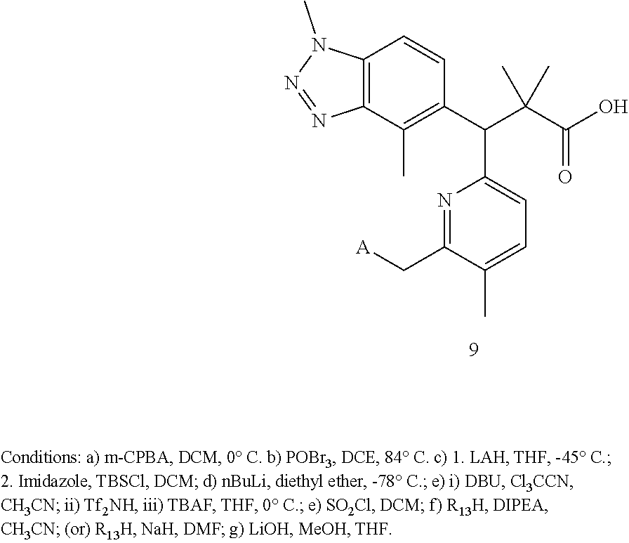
C12=C(C(C)=C(C(C(C(O)=O)(C)C)C3=CC=C(C)C(C[A])=N3)C=C1)N=NN2C
